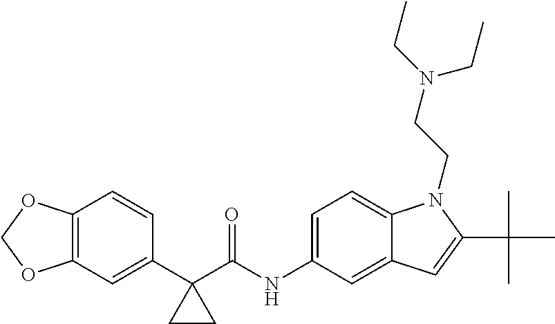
C1(C2(C(NC3=CC=C4C(=C3)C=C(C(C)(C)C)N4CCN(CC)CC)=O)CC2)=CC2=C(C=C1)OCO2
